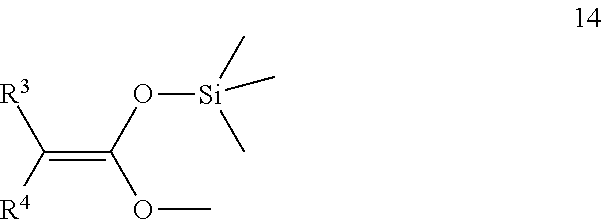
[R3]C([R4])=C(O[Si](C)(C)C)OC
